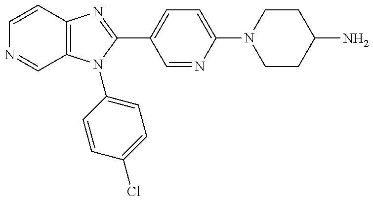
C12=C(N(C3=CC=C(Cl)C=C3)C(C3=CC=C(N4CCC(N)CC4)N=C3)=N1)C=NC=C2
